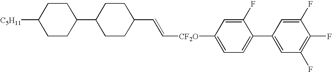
C([CF2O]C1=CC=C(C2=CC(F)=C(F)C(F)=C2)C(F)=C1)=CC1CCC(C2CCC([C5H11])CC2)CC1
